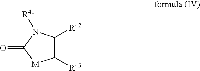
c1([R43])c([R42])N([R41])C(=O)[M]1
